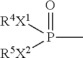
P(C)([R4X1])([R5X2])=O
